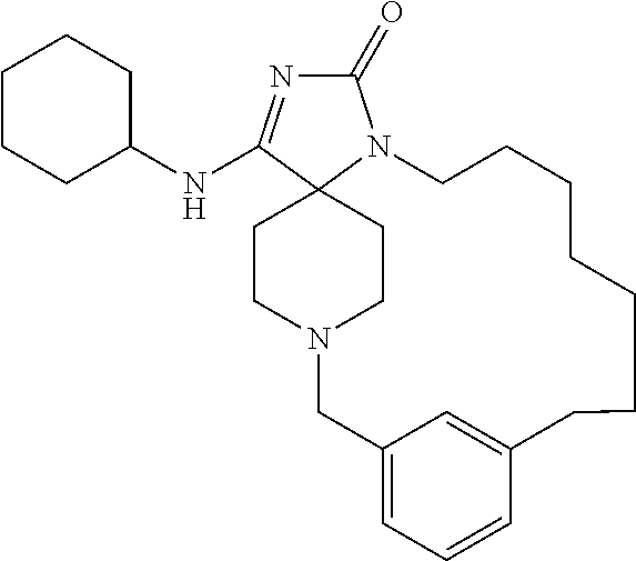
C1(=O)N=C(NC2CCCCC2)C23N1CCCCCCCC1=CC(=CC=C1)CN(CC2)CC3
